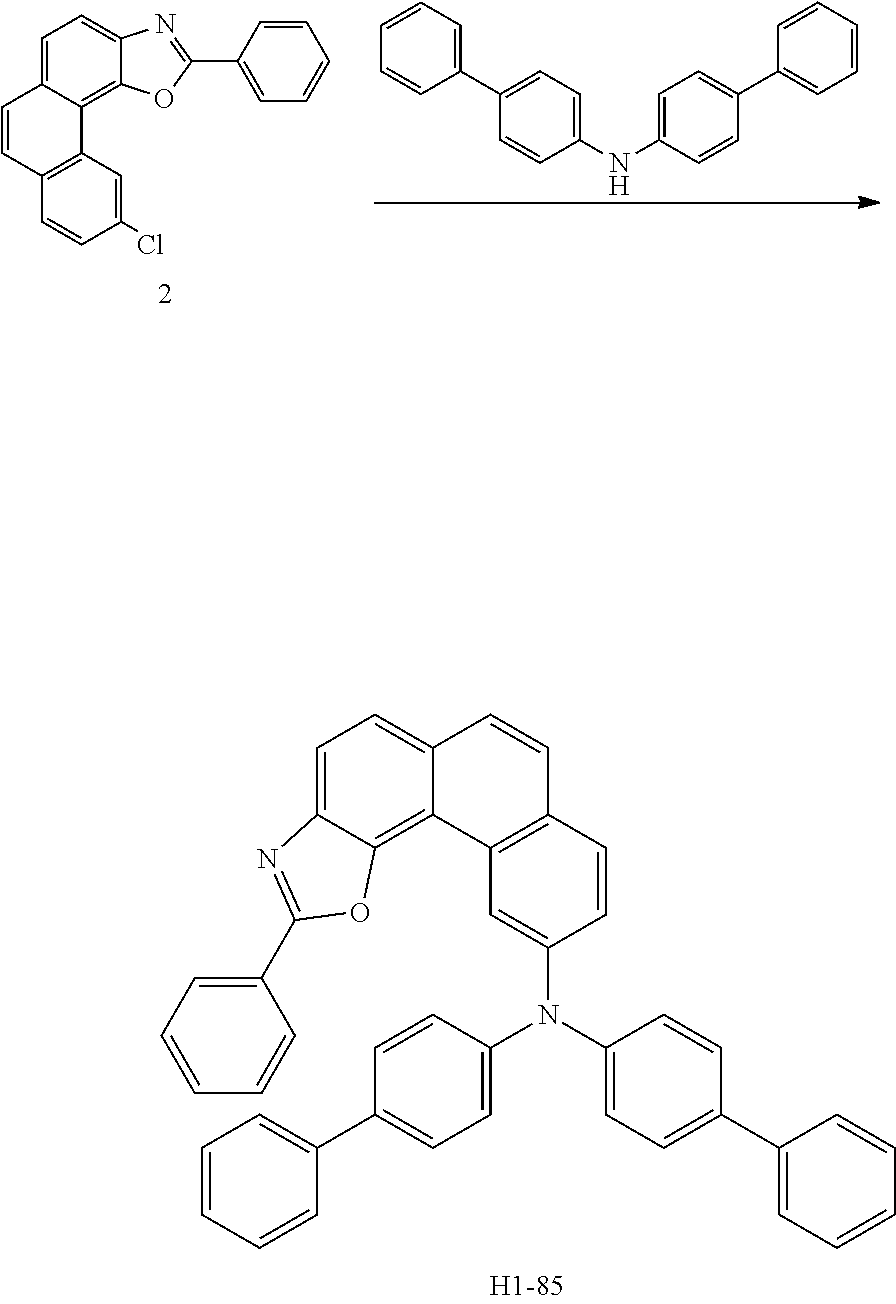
C1(N(C2=CC=C(C3=CC=CC=C3)C=C2)C2=CC=C(C3=CC=CC=C3)C=C2)=CC2=C(C=C1)C=CC1=CC=C3C(=C21)OC(C1=CC=CC=C1)=N3.C12=CC=C3C(=C1OC(C1=CC=CC=C1)=N2)C1=C(C=C3)C=CC(Cl)=C1.C1(NC2=CC=C(C3=CC=CC=C3)C=C2)=CC=C(C2=CC=CC=C2)C=C1
